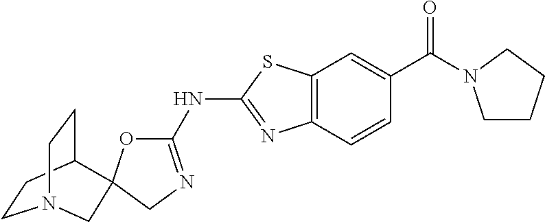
C1(NC2=NC3=C(S2)C=C(C(=O)N2CCCC2)C=C3)=NCC2(O1)C1CCN(CC1)C2
